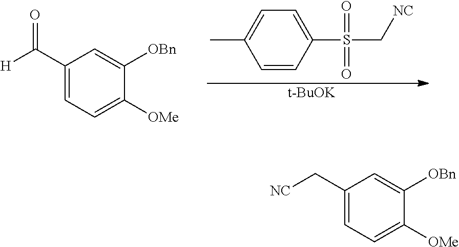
C1=CC(S(C[NC])(=O)=O)=CC=C1C.[t-BuOK].C1(C([H])=O)=CC=C([OMe])C([OBn])=C1.C1(C[NC])=CC=C([OMe])C([OBn])=C1
